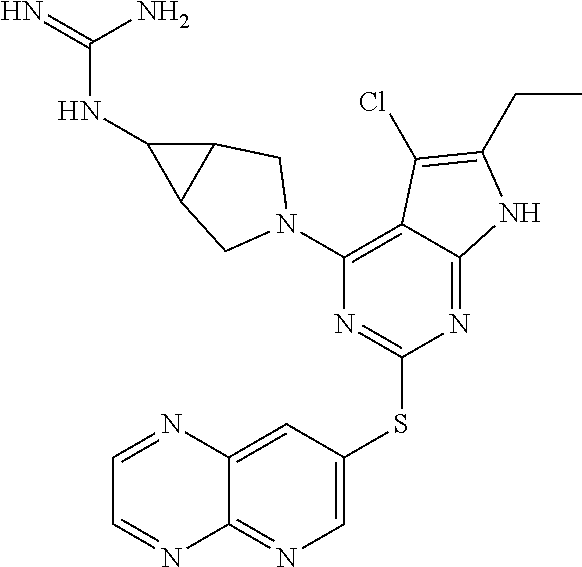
C1=C(SC2=NC(N3CC4C(C4NC(N)=N)C3)=C3C(=N2)NC(CC)=C3Cl)C=C2C(=N1)N=CC=N2
